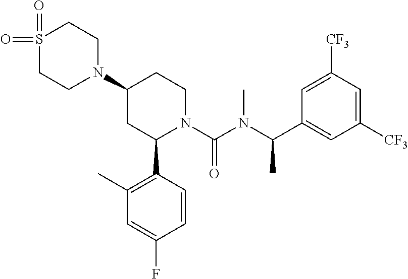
C1(N2CCS(=O)(=O)CC2)CC(C2=C(C)C=C(F)C=C2)N(C(N(C(C2=CC([CF3])=CC([CF3])=C2)C)C)=O)CC1
